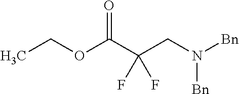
CCOC(C(CN([Bn])[Bn])(F)F)=O
